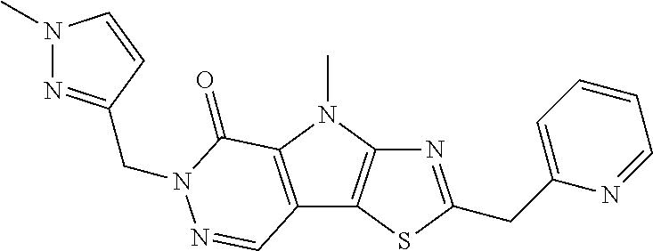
N1=C(CC2=CC=CC=N2)SC2=C1N(C)C1=C2C=NN(CC2=NN(C)C=C2)C1=O
